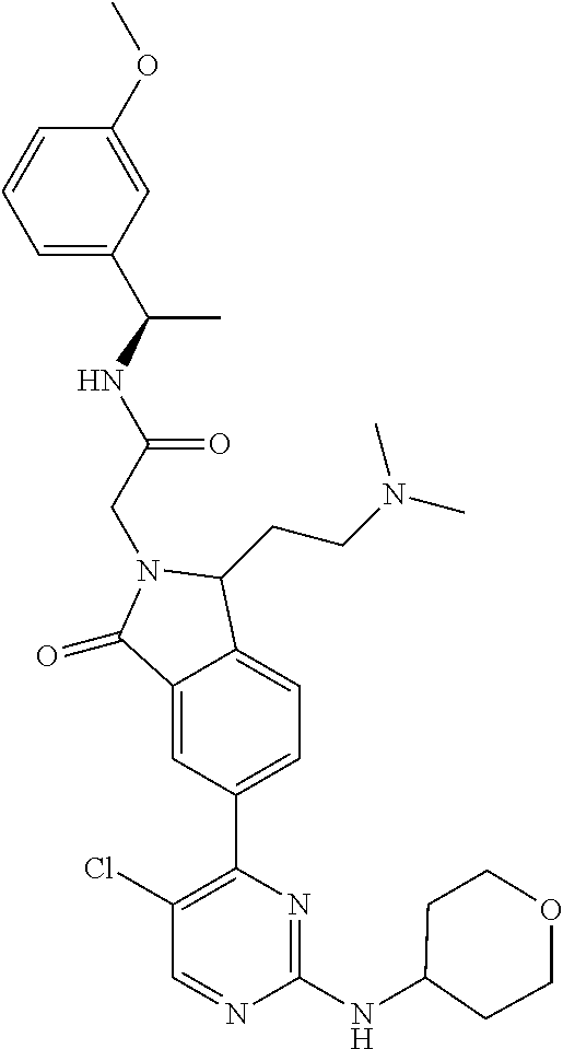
C1(=O)C2=CC(C3=C(Cl)C=NC(NC4CCOCC4)=N3)=CC=C2C(CCN(C)C)N1CC(NC(C)C1=CC=CC(OC)=C1)=O
